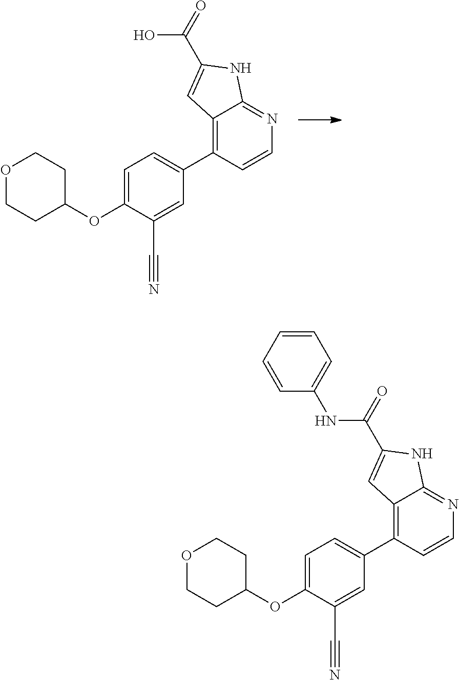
C12=C(C3=CC=C(OC4CCOCC4)C(C#N)=C3)C=CN=C1NC(C(=O)O)=C2.C12=C(C3=CC=C(OC4CCOCC4)C(C#N)=C3)C=CN=C1NC(C(=O)NC1=CC=CC=C1)=C2
